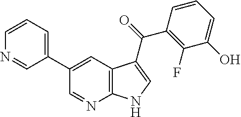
C1=CC=C(C2=CC3=C(N=C2)NC=C3C(C2=C(F)C(O)=CC=C2)=O)C=N1
